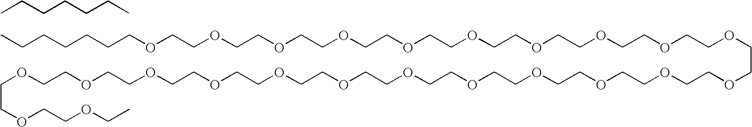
CCCCCCCOCCOCCOCCOCCOCCOCCOCCOCCOCCOCCOCCOCCOCCOCCOCCOCCOCCOCCOCCOCCOCCOCCOCCOCC.CCCCCCC
